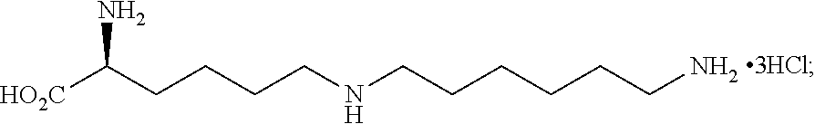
C(NCCCCCCN)CCCC(N)[HO2C]
